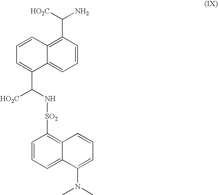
C1=CC=C2C(=C1[SO2]NC([HO2C])C1=CC=CC3=C(C([HO2C])N)C=CC=C13)C=CC=C2N(C)C
